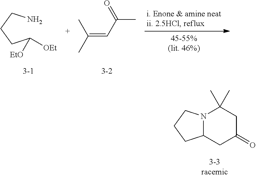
C(CCCN)([OEt])[EtO].C(=CC(C)=O)(C)C.N12C(CC(=O)CC1(C)C)CCC2
